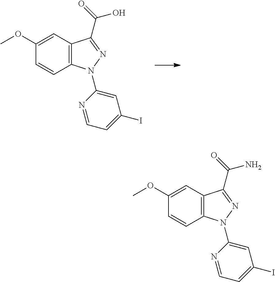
C12=C(C=C(OC)C=C1)C(C(=O)O)=NN2C1=CC(I)=CC=N1.C12=C(C=C(OC)C=C1)C(C(=O)N)=NN2C1=CC(I)=CC=N1
